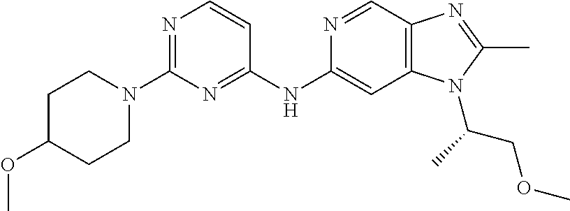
C1(N2CCC(OC)CC2)=NC=CC(NC2=CC3=C(C=N2)N=C(C)N3C(C)COC)=N1
